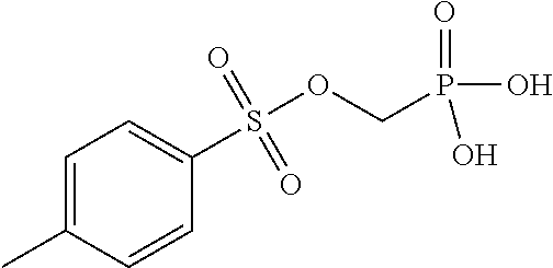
C1=C(C)C=CC(S(OCP(O)(=O)O)(=O)=O)=C1
